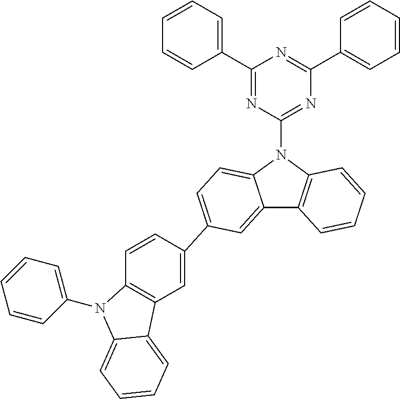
C12=CC(C3=CC4=C(C=C3)N(C3=CC=CC=C3)C3=CC=CC=C43)=CC=C1N(C1=NC(C3=CC=CC=C3)=NC(C3=CC=CC=C3)=N1)C1=C2C=CC=C1
